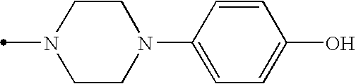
N1(C)CCN(C2=CC=C(O)C=C2)CC1
